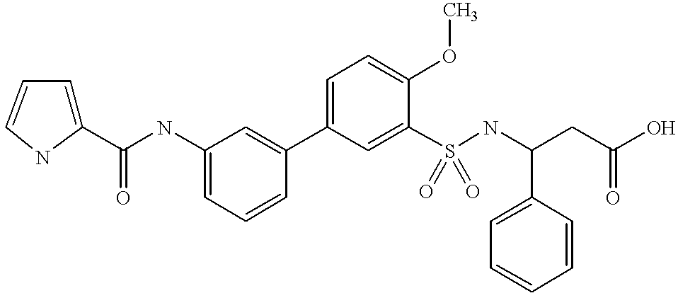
C1=C(NC(C2=CC=CN2)=O)C=C(C2=CC=C(OC)C(S(NC(CC(O)=O)C3=CC=CC=C3)(=O)=O)=C2)C=C1
